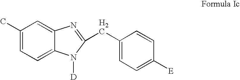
C1(C)=CC=C2C(=C1)N=C(CC1=CC=C([E])C=C1)N2[D]
